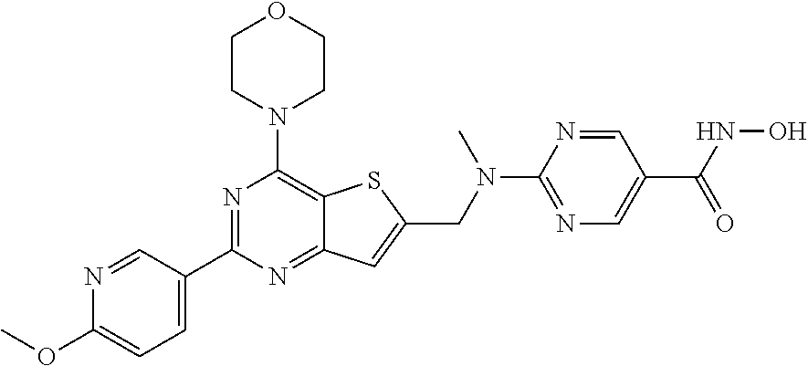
C1=C(C2=NC(N3CCOCC3)=C3C(=N2)C=C(CN(C2=NC=C(C(NO)=O)C=N2)C)S3)C=NC(OC)=C1
